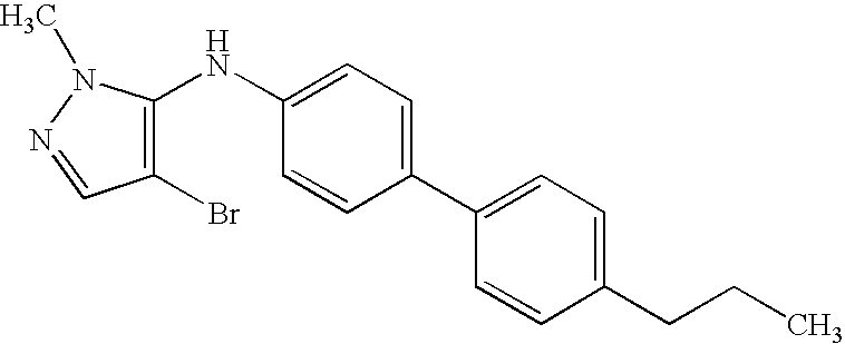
C1(CCC)=CC=C(C2=CC=C(NC3=C(Br)C=NN3C)C=C2)C=C1
